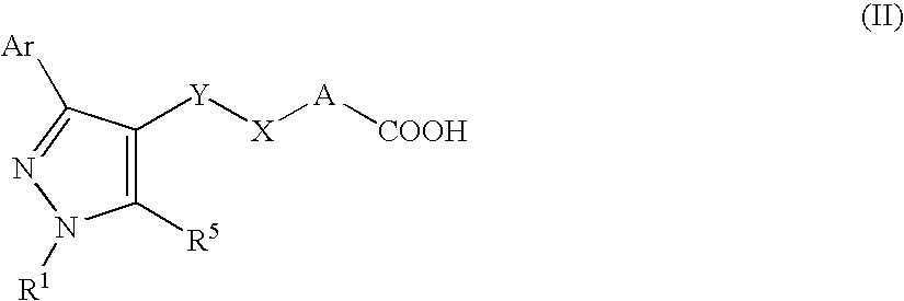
C1([R5])=C([Y][X][A][COOH])C([Ar])=NN1[R1]
